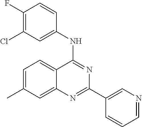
C1=C(C)C=C2C(=C1)C(NC1=CC(Cl)=C(F)C=C1)=NC(C1=CN=CC=C1)=N2
